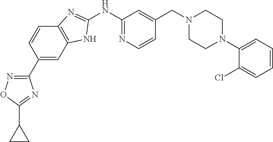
C12=C(C=CC(C3=NOC(C4CC4)=N3)=C1)N=C(NC1=NC=CC(CN3CCN(C4=CC=CC=C4Cl)CC3)=C1)N2
